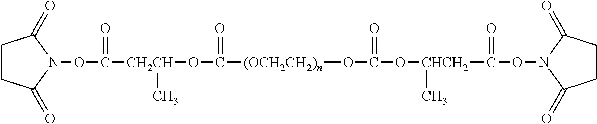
[(OCH2CH2)n](OC(=O)O[CHCH2](C(ON1C(=O)CCC1=O)=O)C)C(O[CH2CH](C(ON1C(=O)CCC1=O)=O)C)=O
